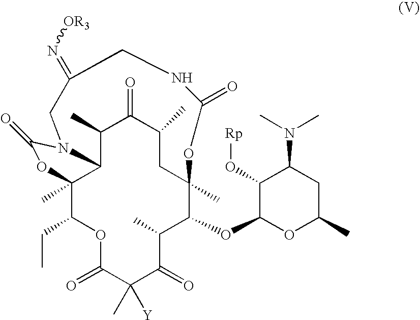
C1(C)C2C3(C)C(CC)OC(=O)C([Y])(C)C(=O)C(C)C(OC4OC(C)CC(N(C)C)C4O[Rp])C(C)(CC(C)C1=O)OC(=O)NCC(=N[OR3])CN2C(=O)O3
